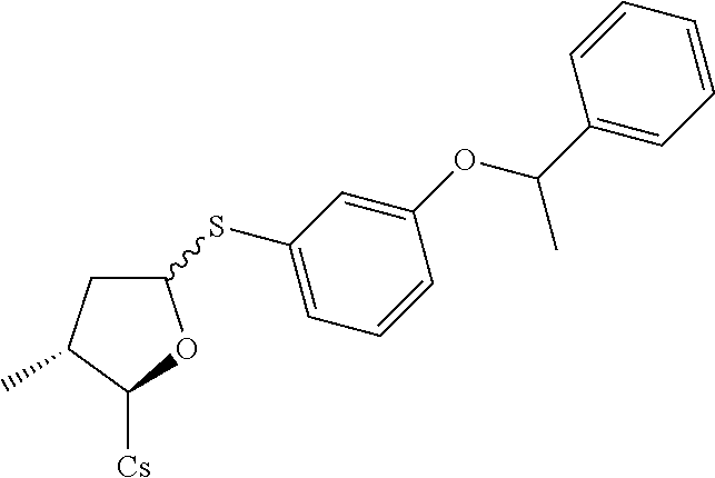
C1C(C)C([Cs])OC1SC1=CC=CC(OC(C2=CC=CC=C2)C)=C1
